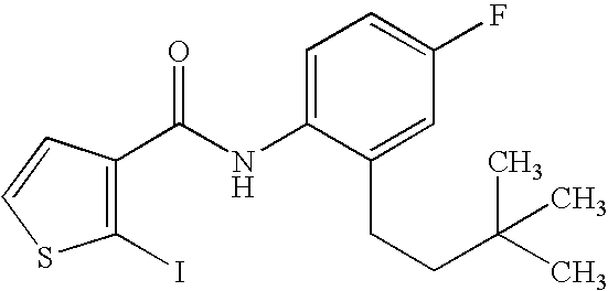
C1(I)=C(C(NC2=CC=C(F)C=C2CCC(C)(C)C)=O)C=CS1
